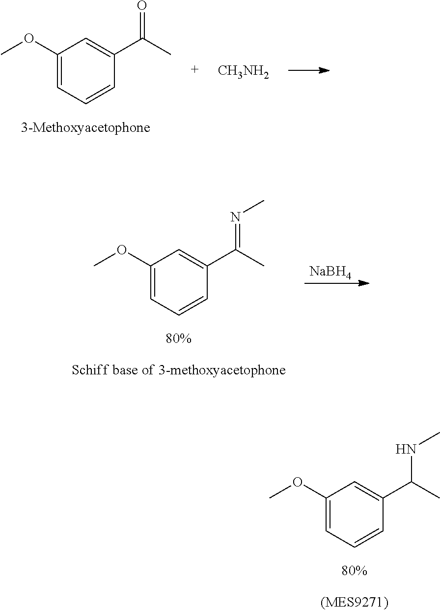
C1(OC)=CC=CC(C(C)NC)=C1.C1(OC)=CC=CC(C(C)=NC)=C1.[NaBH4].C1(OC)=CC=CC(C(C)=O)=C1.[CH3NH2]
